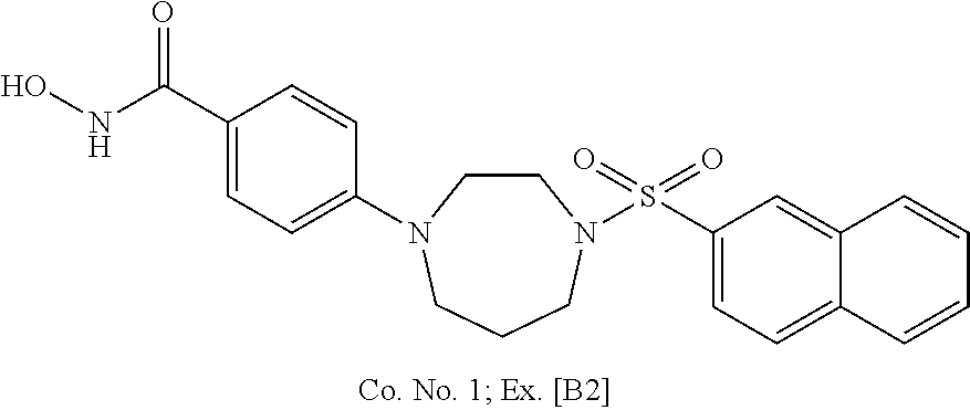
C1=C(C(NO)=O)C=CC(N2CCN(S(C3=CC=C4C(=C3)C=CC=C4)(=O)=O)CCC2)=C1
